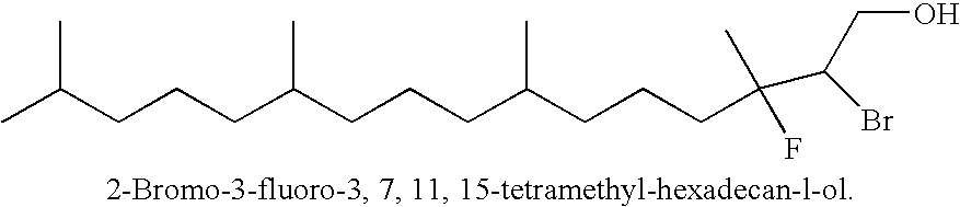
CC(CCCC(CCCC(CCCC(C)(F)C(Br)CO)C)C)C
